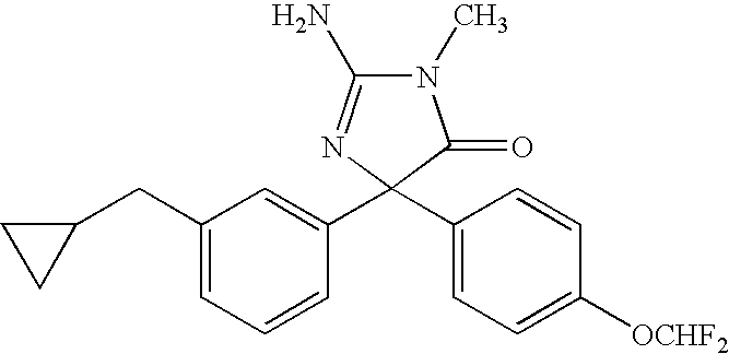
N1(C)C(N)=NC(C2=CC(CC3CC3)=CC=C2)(C2=CC=C([OCHF2])C=C2)C1=O
